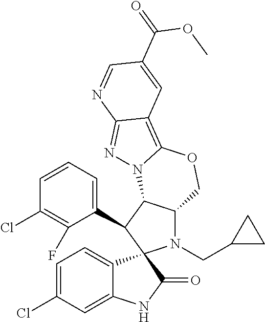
C1=CC=C(C2C3C(N(CC4CC4)C24C2=CC=C(Cl)C=C2NC4=O)COC2=C4C(=NN32)N=CC(C(OC)=O)=C4)C(F)=C1Cl
